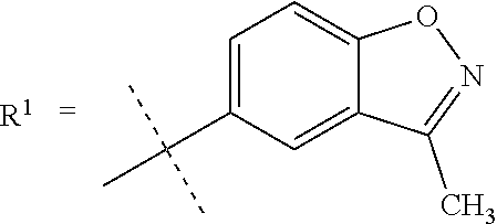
C1=C(C(C)(C)C)C=C2C(=C1)ON=C2C.[R1]
